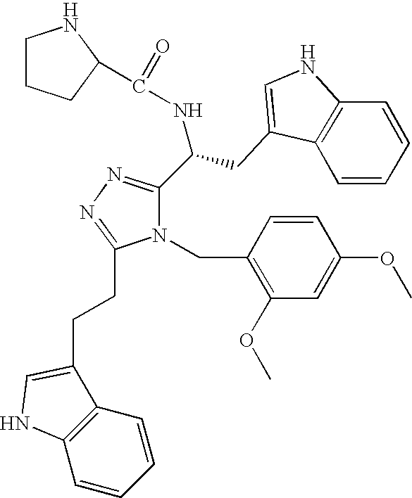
C1(C(NC(=O)C2CCCN2)CC2=CNC3=C2C=CC=C3)=NN=C(CCC2=CNC3=C2C=CC=C3)N1CC1=C(OC)C=C(OC)C=C1
